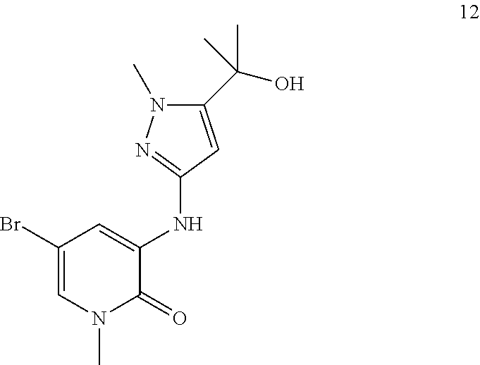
C1=C(Br)C=C(NC2=NN(C)C(C(C)(O)C)=C2)C(=O)N1C
